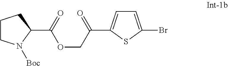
C1=C(Br)SC(C(COC(C2CCCN2[Boc])=O)=O)=C1
